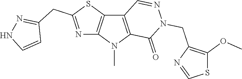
C12=C(N(C)C3=C1C=NN(CC1=C(OC)SC=N1)C3=O)N=C(CC1=NNC=C1)S2
